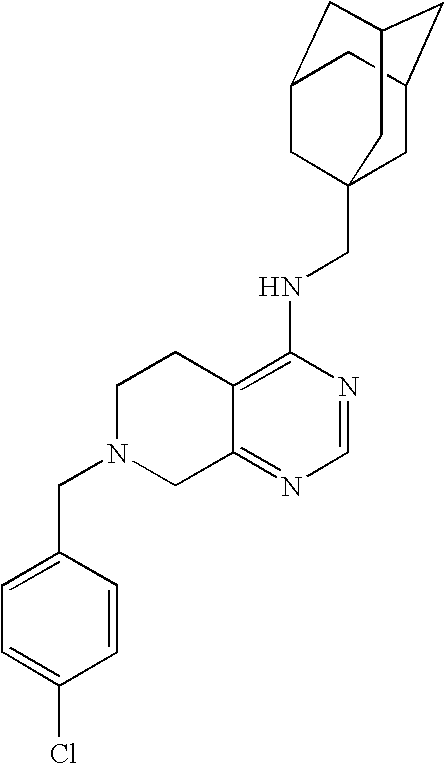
C12=C(NCC34CC5CC(CC(C3)C5)C4)N=CN=C1CN(CC1=CC=C(Cl)C=C1)CC2
